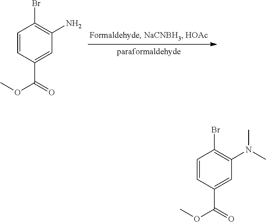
C1=CC(C(=O)OC)=CC(N(C)C)=C1Br.C1=CC(C(=O)OC)=CC(N)=C1Br
